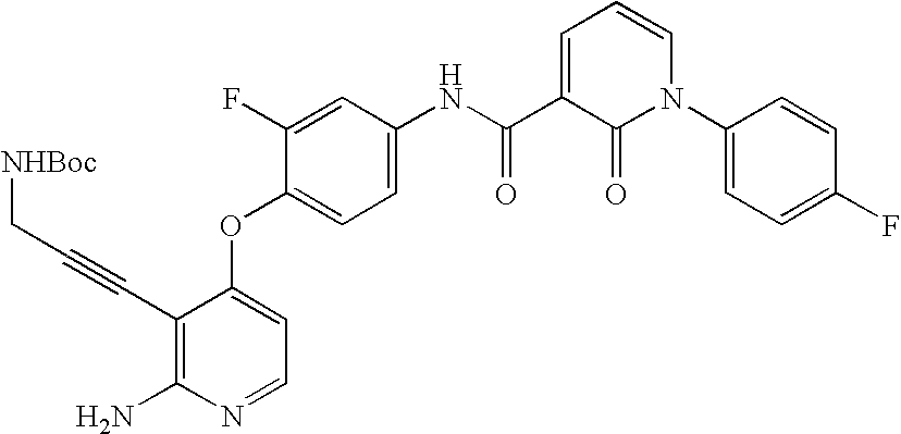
C1=C(NC(C2=CC=CN(C3=CC=C(F)C=C3)C2=O)=O)C=C(F)C(OC2=CC=NC(N)=C2C#CC[NHBoc])=C1
